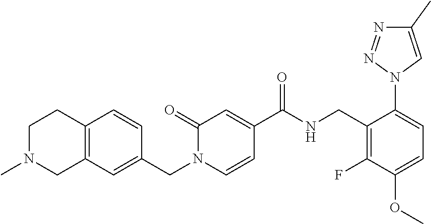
N1=NN(C2=CC=C(OC)C(F)=C2CNC(C2=CC(=O)N(CC3=CC4=C(C=C3)CCN(C)C4)C=C2)=O)C=C1C
